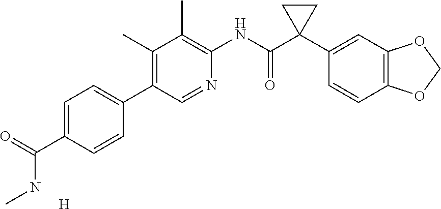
C1=C(C(=O)NC)C=CC(C2=C(C)C(C)=C(NC(C3(C4=CC5=C(C=C4)OCO5)CC3)=O)N=C2)=C1.[H]
